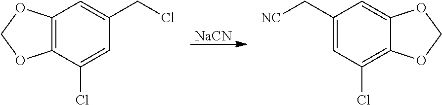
[NaCN].C12=C(C(Cl)=CC(CCl)=C1)OCO2.C12=CC(C[NC])=CC(Cl)=C1OCO2
